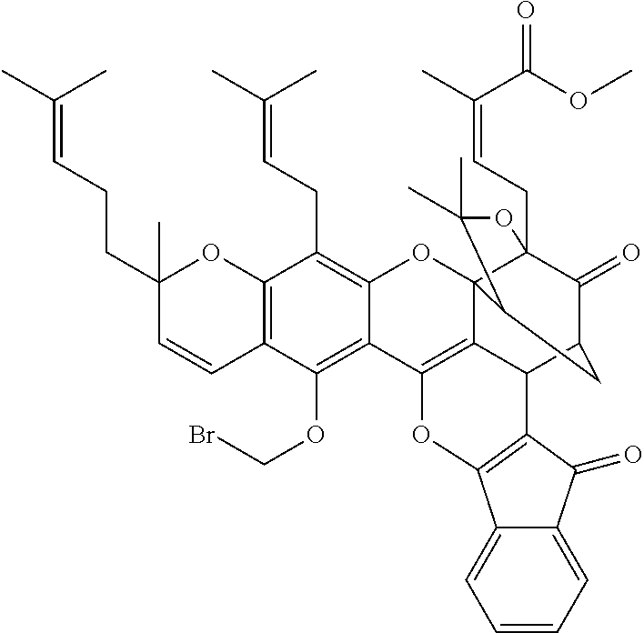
C12=C(C=CC(CCC=C(C)C)(C)O1)C(OCBr)=C1C(=C2CC=C(C)C)OC23C4(CC=C(C)C(OC)=O)C(=O)C(CC2C(C)(C)O4)C2C3=C1OC1=C2C(=O)C2=CC=CC=C21
